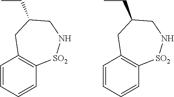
C1=CC=CC2=C1CC(CC)CN[SO2]2.C1=CC=CC2=C1CC(CC)CN[SO2]2
